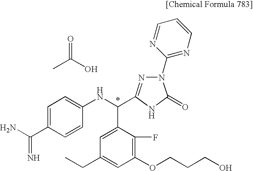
CC(O)=O.C1=C(C(=N)N)C=CC(NC(C2=CC(CC)=CC(OCCCO)=C2F)C2=NN(C3=NC=CC=N3)C(=O)N2)=C1
